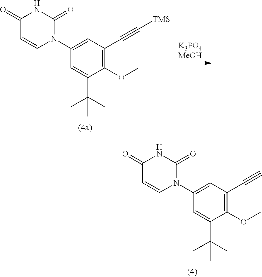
C1=C(N2C(=O)NC(=O)C=C2)C=C(C(C)(C)C)C(OC)=C1C#C.C1=C(N2C(=O)NC(=O)C=C2)C=C(C(C)(C)C)C(OC)=C1C#C[TMS]
